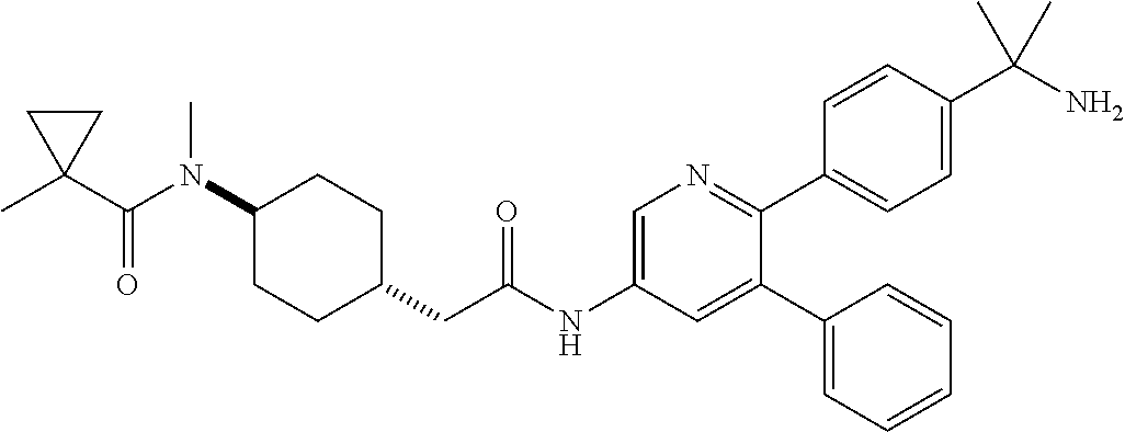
C1(N(C(=O)C2(C)CC2)C)CCC(CC(NC2=CN=C(C3=CC=C(C(N)(C)C)C=C3)C(C3=CC=CC=C3)=C2)=O)CC1
